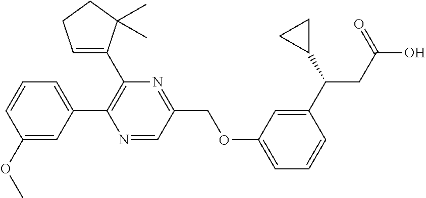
N1=CC(COC2=CC=CC(C(C3CC3)CC(O)=O)=C2)=NC(C2=CCCC2(C)C)=C1C1=CC=CC(OC)=C1
